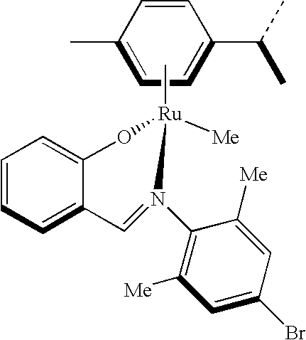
C1(C)=CC=C(C(C)C)C=C1.C[Ru]1([Me])OC2=CC=CC=C2C=N1C1=C([Me])C=C(Br)C=C1[Me]
